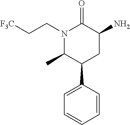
N1(CC[F3C])C(C)C(C2=CC=CC=C2)CC(N)C1=O
